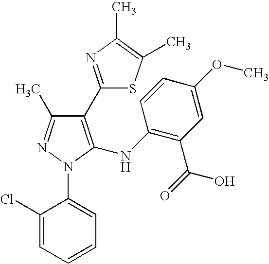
C1(C2=NC(C)=C(C)S2)=C(NC2=C(C(=O)O)C=C(OC)C=C2)N(C2=CC=CC=C2Cl)N=C1C
